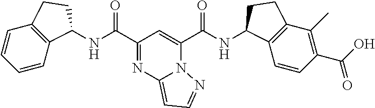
C1=CC2=C(C=C1)CCC2NC(C1=NC2=CC=NN2C(C(NC2C3=C(C(C)=C(C(O)=O)C=C3)CC2)=O)=C1)=O
